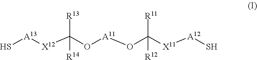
S[A13][X12]C(O[A11]OC([X11][A12]S)([R11])[R12])([R13])[R14]
